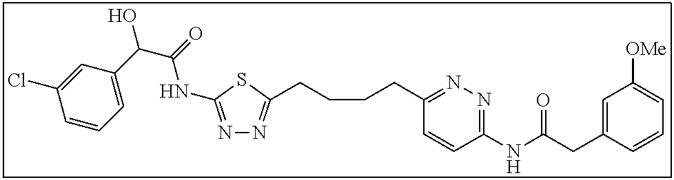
N1=C(NC(C(C2=CC=CC(Cl)=C2)O)=O)SC(CCCCC2=NN=C(NC(CC3=CC([OMe])=CC=C3)=O)C=C2)=N1
